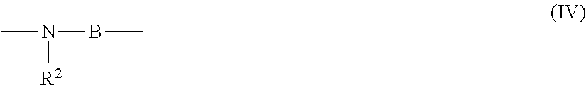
CN(BC)[R2]
